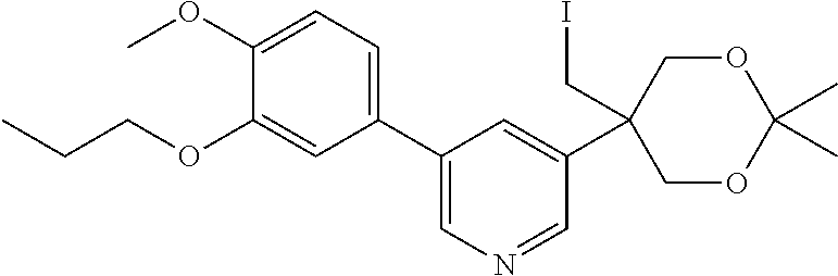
CCCOC1=CC(C2=CN=CC(C3(CI)COC(C)(C)OC3)=C2)=CC=C1OC
